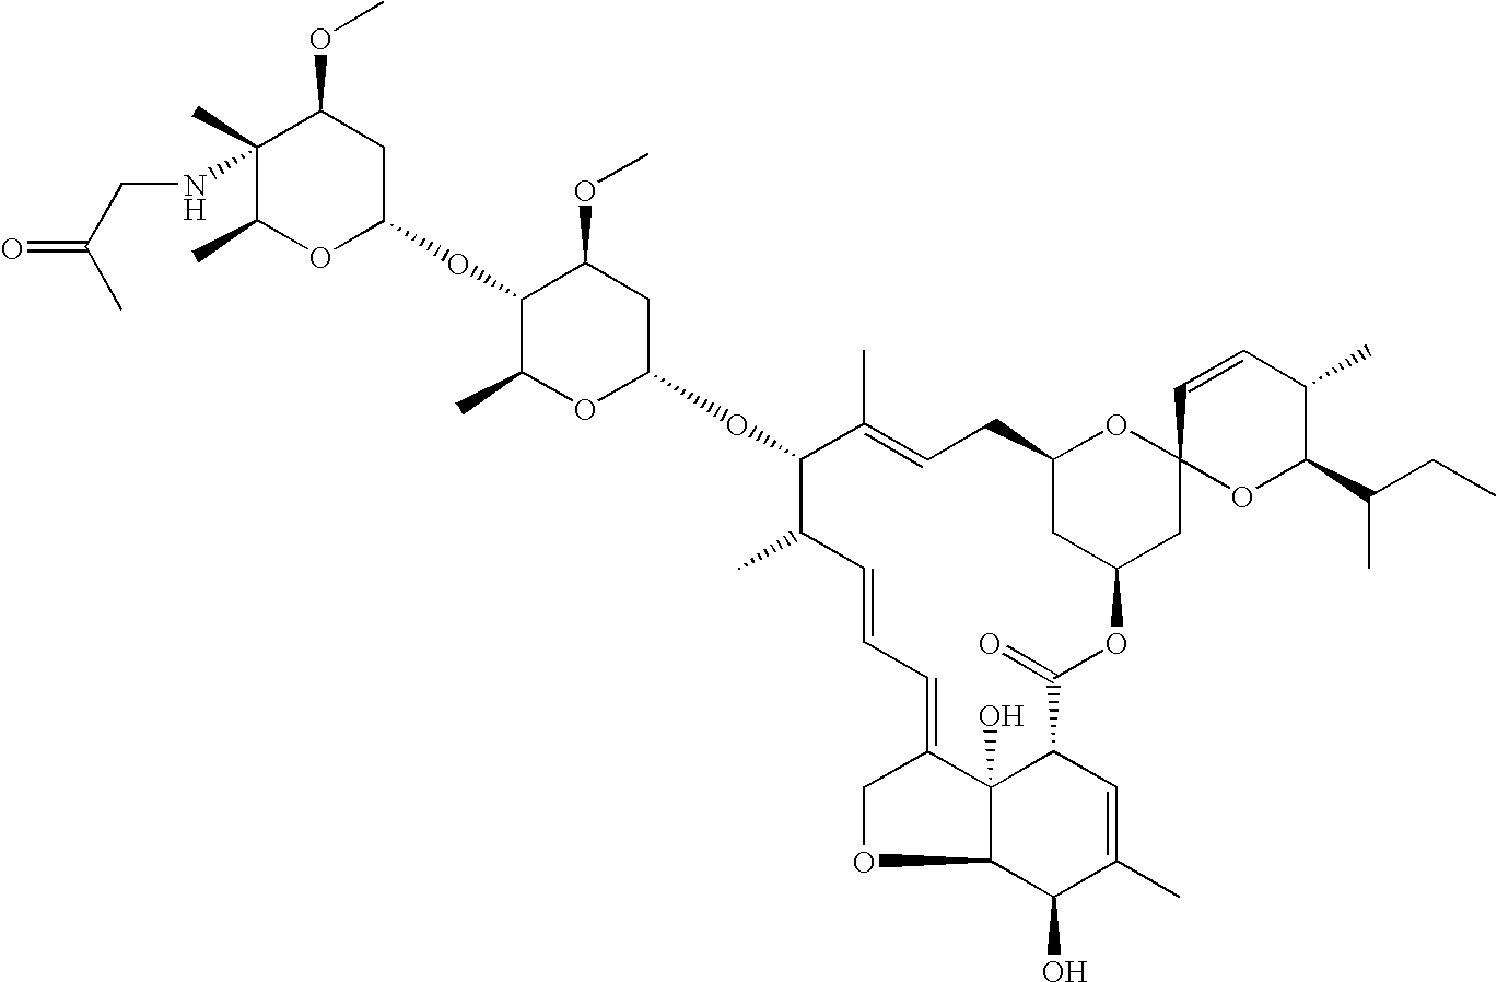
C1(C)(NCC(=O)C)C(C)OC(OC2C(C)OC(OC3C(C)C=CC=C4C5(O)C(OC4)C(O)C(C)=CC5C(=O)OC4CC(CC=C3C)OC3(C4)OC(C(CC)C)C(C)C=C3)CC2OC)CC1OC
